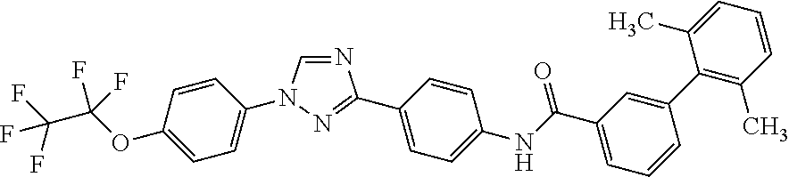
N1=CN(C2=CC=C(OC(F)(F)C(F)(F)F)C=C2)N=C1C1=CC=C(NC(C2=CC=CC(C3=C(C)C=CC=C3C)=C2)=O)C=C1
